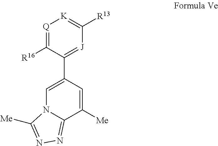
[Q]1=C([R16])C(C2=CN3C(=NN=C3[Me])C([Me])=C2)=[J]C([R13])=[K]1
